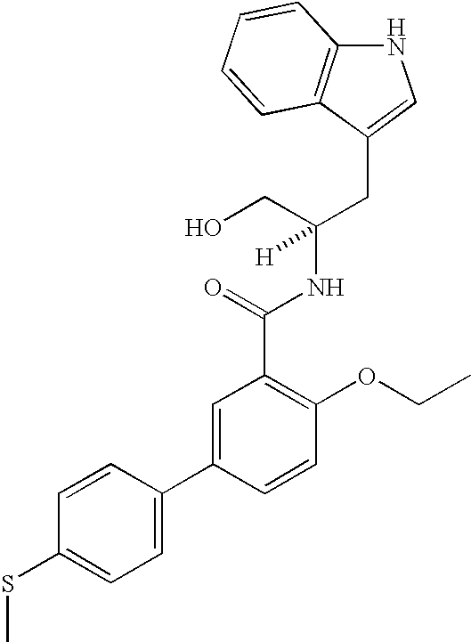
N1C2=C(C(CC(NC(C3=C(OCC)C=CC(C4=CC=C(SC)C=C4)=C3)=O)(CO)[H])=C1)C=CC=C2
